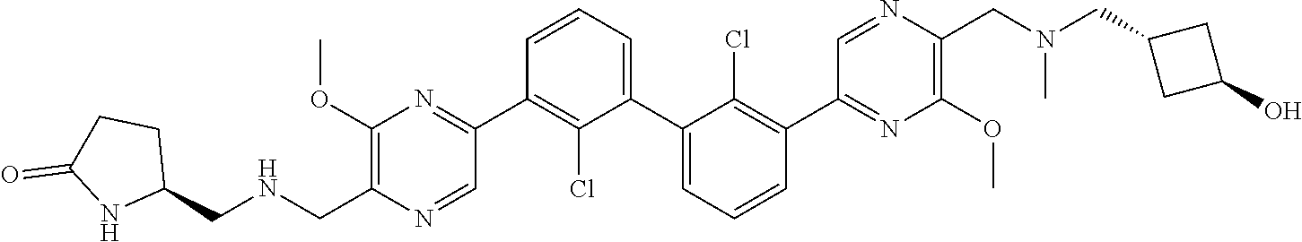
C1(OC)=C(CNCC2CCC(=O)N2)N=CC(C2=C(Cl)C(C3=CC=CC(C4=NC(OC)=C(CN(CC5CC(O)C5)C)N=C4)=C3Cl)=CC=C2)=N1
